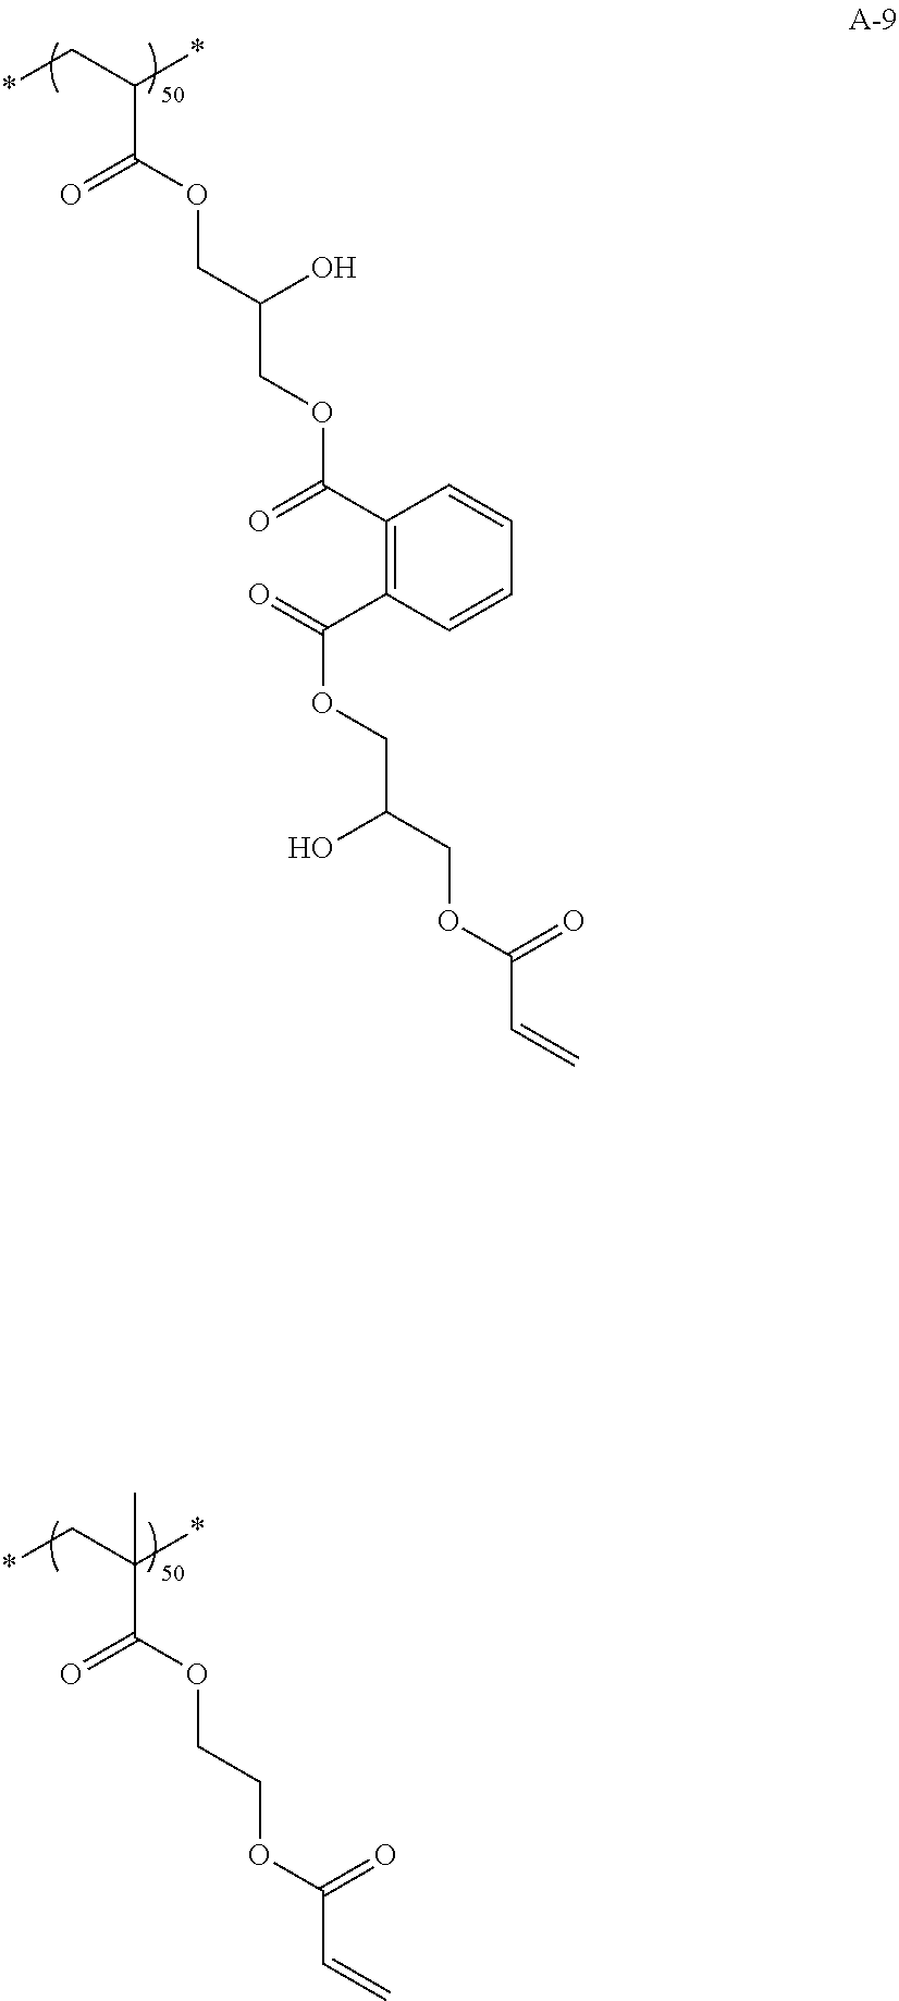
*CC(*)C(=O)OCC(COC(C1=C(C(=O)OCC(COC(C=C)=O)O)C=CC=C1)=O)O.*CC(*)(C(OCCOC(C=C)=O)=O)C
